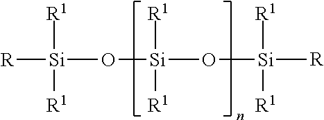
O([Si](O[Si]([R])([R1])[R1])([R1])[R1])[Si]([R])([R1])[R1]
